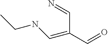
C(=N)C(C=O)=CNCC
